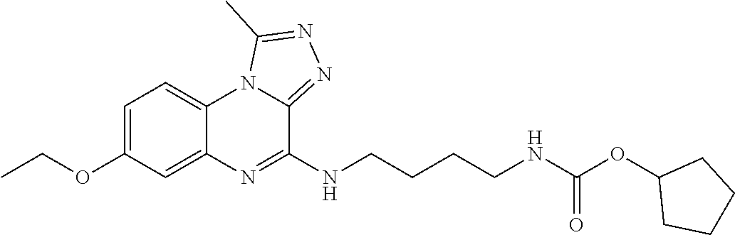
CCOC1=CC=C2C(=C1)N=C(NCCCCNC(OC1CCCC1)=O)C1=NN=C(C)N21
